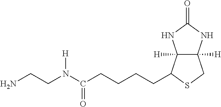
C(N(C(CCCCC1C2([H])C([H])(CS1)NC(=O)N2)=O)[H])CN
